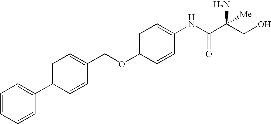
C1=CC=CC(C2=CC=C(COC3=CC=C(NC(C(CO)([Me])N)=O)C=C3)C=C2)=C1
